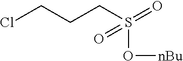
ClCCCS(=O)(O[nBu])=O
